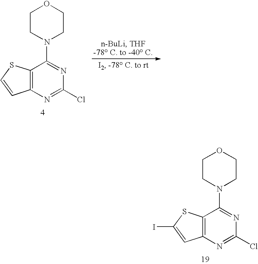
C1CN(C2=NC(Cl)=NC3=C2SC(I)=C3)CCO1.C1CN(C2=NC(Cl)=NC3=C2SC=C3)CCO1
